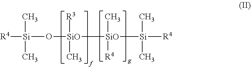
[R4][Si](O[SiO]([SiO]([Si]([R4])(C)C)([R4])C)([R3])C)(C)C
